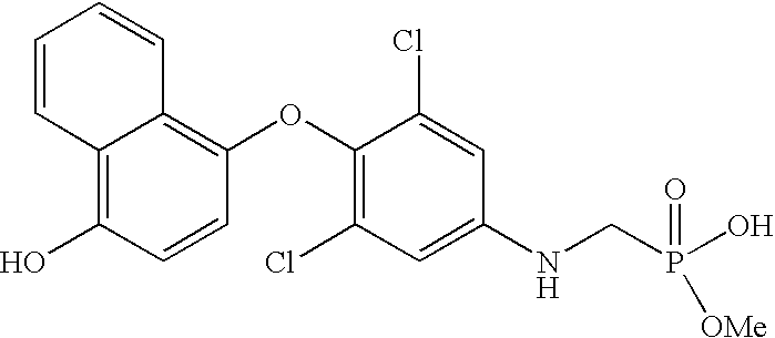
C1(Cl)=C(OC2=C3C(=C(O)C=C2)C=CC=C3)C(Cl)=CC(NCP(O)([OMe])=O)=C1
